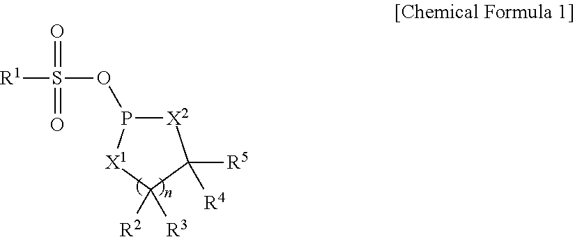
[R1]S(OP1[X2]C([R5])([R4])C([R2])([R3])[X1]1)(=O)=O
